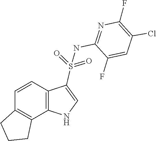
C1(NS(=O)(C2=CNC3=C2C=CC2=C3CCC2)=O)=NC(F)=C(Cl)C=C1F
